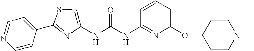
C1=CC(C2=NC(NC(NC3=NC(OC4CCN(C)CC4)=CC=C3)=O)=CS2)=CC=N1
